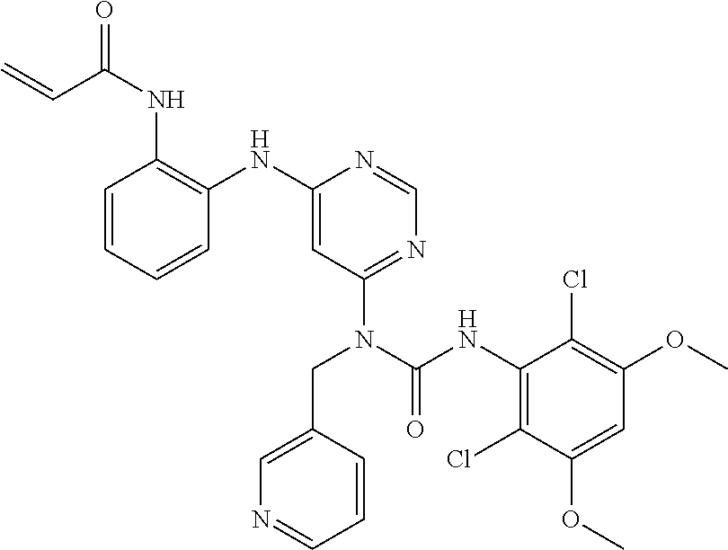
C1=CC=CC(NC2=CC(N(C(NC3=C(Cl)C(OC)=CC(OC)=C3Cl)=O)CC3=CN=CC=C3)=NC=N2)=C1NC(C=C)=O
